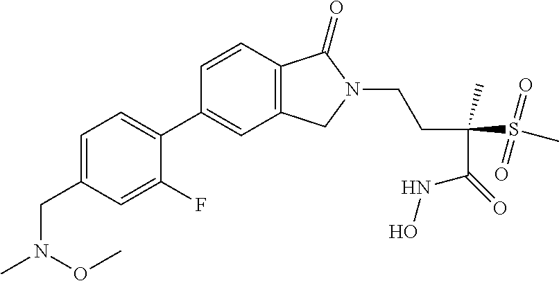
C1=C(CN(C)OC)C=C(F)C(C2=CC3=C(C=C2)C(=O)N(CCC(S(C)(=O)=O)(C(=O)NO)C)C3)=C1
